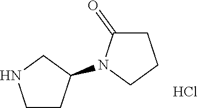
C1CC(N2CCCC2=O)CN1.Cl
